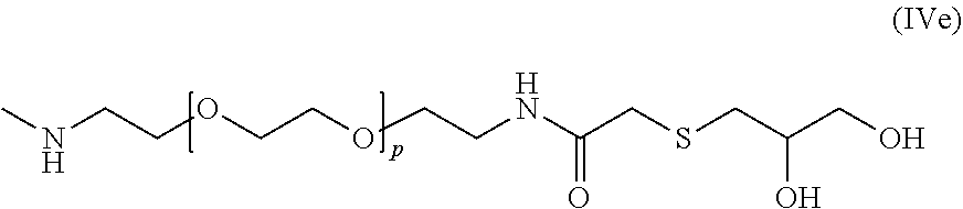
CNCCOCCOCCNC(CSCC(CO)O)=O
